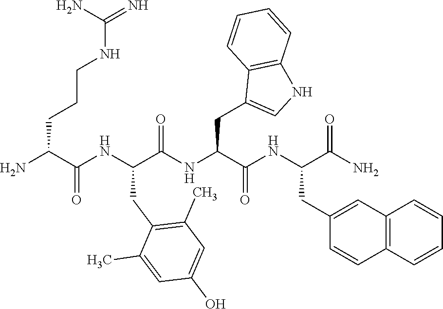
NC(C(NC(C(NC(C(NC(C(N)=O)CC1=CC2=C(C=C1)C=CC=C2)=O)CC1=CNC2=C1C=CC=C2)=O)CC1=C(C)C=C(O)C=C1C)=O)CCCNC(=N)N
